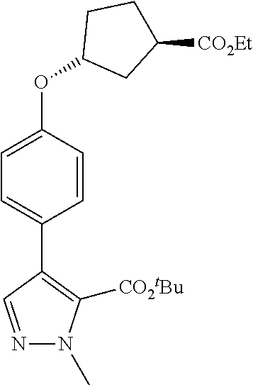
C1=C(OC2CC([CO2Et])CC2)C=CC(C2=C([CO2tBu])N(C)N=C2)=C1
